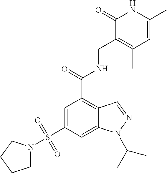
C1=C(S(=O)(=O)N2CCCC2)C=C2C(=C1C(NCC1=C(C)C=C(C)NC1=O)=O)C=NN2C(C)C
